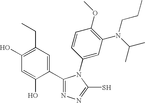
C1=C(O)C(C2=NN=C(S)N2C2=CC(N(CCC)C(C)C)=C(OC)C=C2)=CC(CC)=C1O
